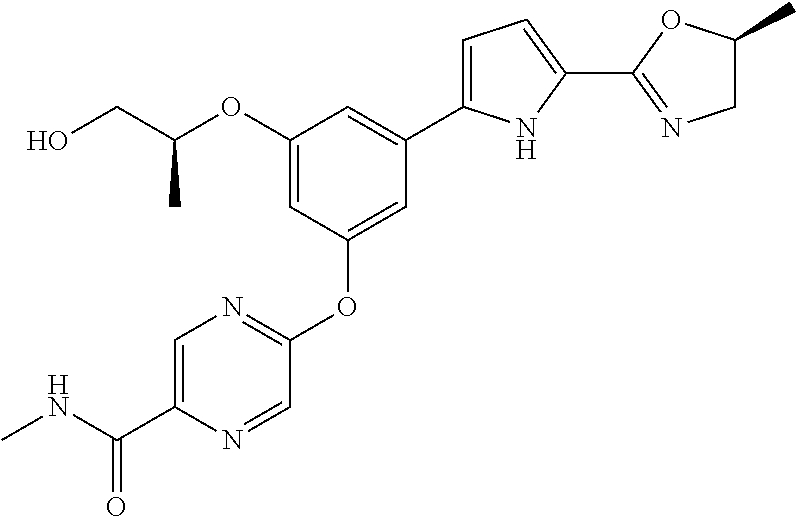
C1(OC(CO)C)=CC(OC2=NC=C(C(NC)=O)N=C2)=CC(C2=CC=C(C3=NCC(C)O3)N2)=C1
